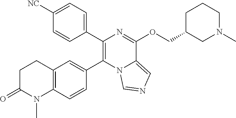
C1(C2=C(C3=CC4=C(C=C3)N(C)C(=O)CC4)N3C(=CN=C3)C(OCC3CN(C)CCC3)=N2)=CC=C([NC])C=C1
